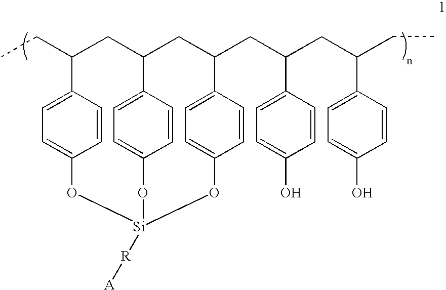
CCC1CC2CC(CC(CC(CC)C3=CC=C(O)C=C3)C3=CC=C(O)C=C3)C3=CC=C(C=C3)O[Si]([R][A])(OC3=CC=C2C=C3)OC2=CC=C1C=C2
